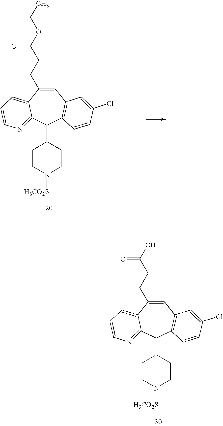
C1=C(CCC(OCC)=O)C2=CC=CN=C2C(C2CCN([H3CO2S])CC2)C2=C1C=C(Cl)C=C2.C1=C(CCC(O)=O)C2=CC=CN=C2C(C2CCN([H3CO2S])CC2)C2=C1C=C(Cl)C=C2
